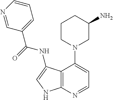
C12=C(N=CC=C1N1CC(N)CCC1)NC=C2NC(C1=CC=CN=C1)=O
